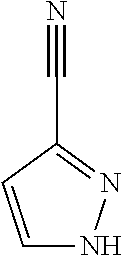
C1=CC(C#N)=NN1
